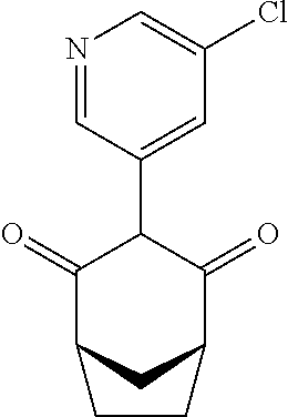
C1(=O)C2CC(C(=O)C1C1=CC(Cl)=CN=C1)CC2
